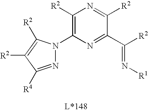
C1([R2])=C(N2N=C([R4])C([R2])=C2[R2])N=C(C([R2])=N[R1])C([R2])=N1
